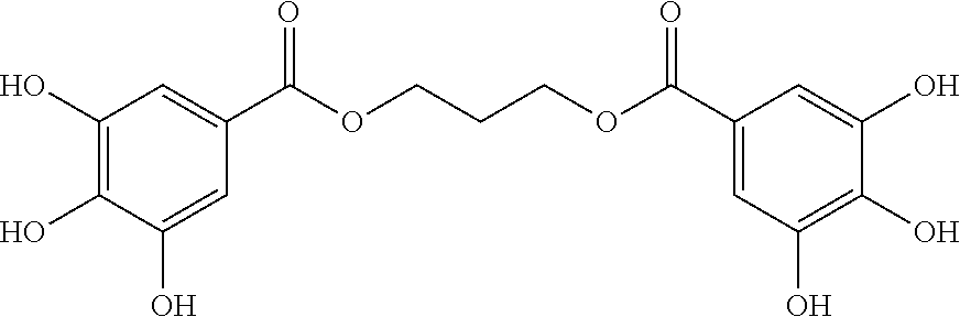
C1(O)=C(O)C(O)=CC(C(OCCCOC(C2=CC(O)=C(O)C(O)=C2)=O)=O)=C1
